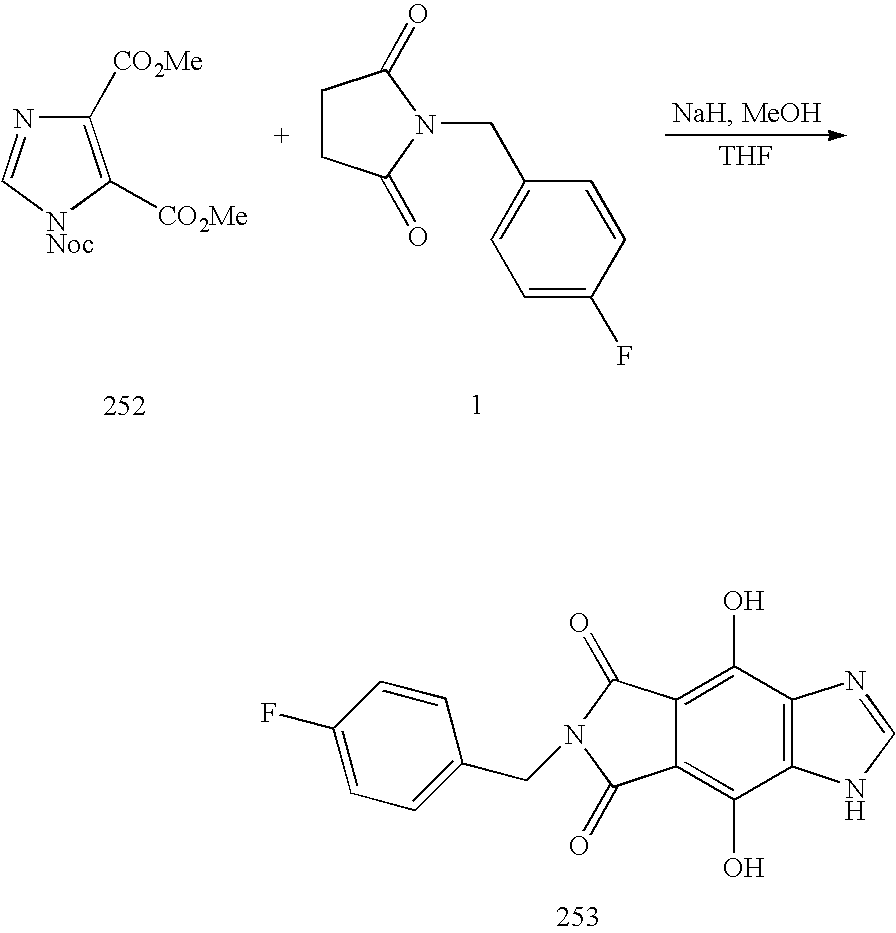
C1([CO2Me])=C([CO2Me])[NNoc]C=N1.C1CC(=O)N(CC2=CC=C(F)C=C2)C1=O.[THF].C12=C(C(O)=C3C(=C1O)C(=O)N(CC1=CC=C(F)C=C1)C3=O)N=CN2
